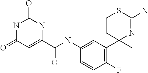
C1CC(C)(C2=C(F)C=CC(NC(C3=CC(=O)NC(=O)N3)=O)=C2)N=C(N)S1
